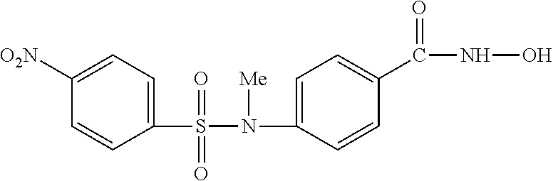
C1([O2N])=CC=C(S(=O)(=O)N(C2=CC=C(C(=O)NO)C=C2)[Me])C=C1
